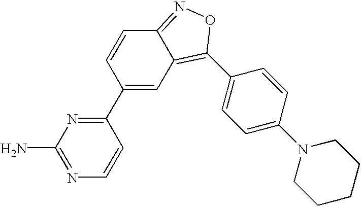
C1(C2=CC3=C(C4=CC=C(N5CCCCC5)C=C4)ON=C3C=C2)=NC(N)=NC=C1
